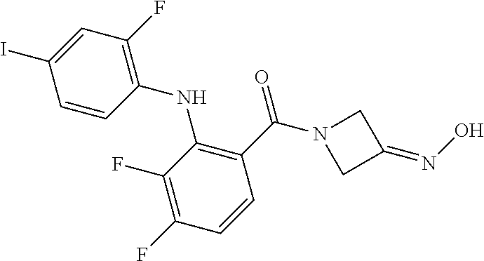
C1=CC(NC2=C(C(=O)N3CC(=NO)C3)C=CC(F)=C2F)=C(F)C=C1I
